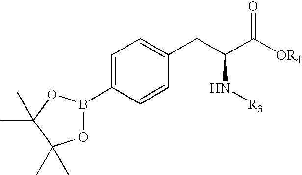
C1=C(B2OC(C)(C)C(C)(C)O2)C=CC(CC(C([OR4])=O)N[R3])=C1
